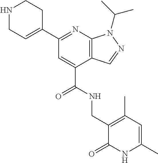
C1NCCC(C2=NC3=C(C(C(=O)NCC4=C(C)C=C(C)NC4=O)=C2)C=NN3C(C)C)=C1
